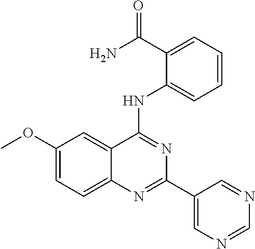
C1(OC)=CC=C2C(=C1)C(NC1=CC=CC=C1C(N)=O)=NC(C1=CN=CN=C1)=N2
